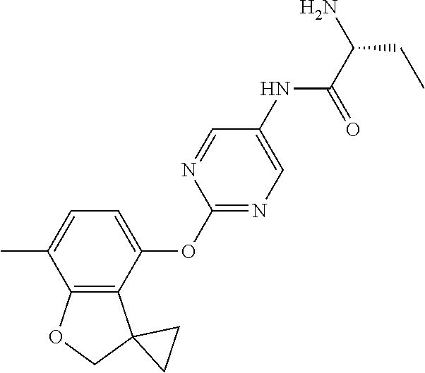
C1=C(C)C2=C(C(OC3=NC=C(NC(=O)C(CC)N)C=N3)=C1)C1(CO2)CC1
